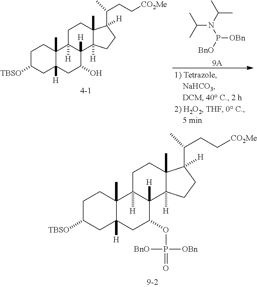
C1C([TBSO])CC2([H])C(C)(C1)C1([H])C([H])(C(O)C2)C2([H])C(C)(CC1)C(C(CC[CO2Me])C)([H])CC2.[9A].C(N(P([OBn])[BnO])C(C)C)(C)C.C1C([TBSO])CC2([H])C(C)(C1)C1([H])C([H])(C(OP(=O)([OBn])[BnO])C2)C2([H])C(C)(CC1)C(C(CC[CO2Me])C)([H])CC2
